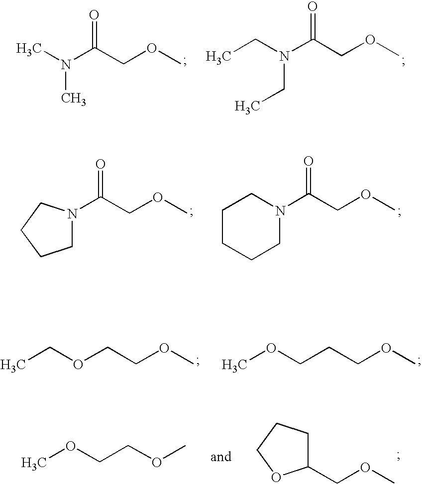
CN(C(COC)=O)C.C(N(C(COC)=O)CC)C.C1N(C(COC)=O)CCC1.C(COC)(=O)N1CCCCC1.CCOCCOC.COCCCOC.C1(COC)CCCO1.COCCOC
